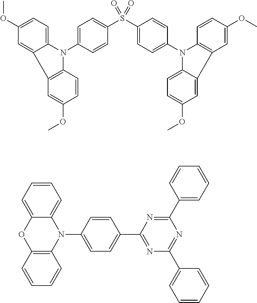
C1=C(N2C3=CC=C(OC)C=C3C3=C2C=CC(OC)=C3)C=CC(S(C2=CC=C(N3C4=C(C=C(OC)C=C4)C4=CC(OC)=CC=C34)C=C2)(=O)=O)=C1.C1=CC(N2C3=CC=CC=C3OC3=C2C=CC=C3)=CC=C1C1=NC(C2=CC=CC=C2)=NC(C2=CC=CC=C2)=N1
